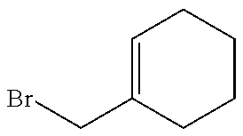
BrCC1=CCCCC1
